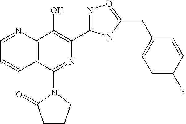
C1=NC2=C(C=C1)C(N1C(=O)CCC1)=NC(C1=NO=C(CC3=CC=C(F)C=C3)N1)=C2O
